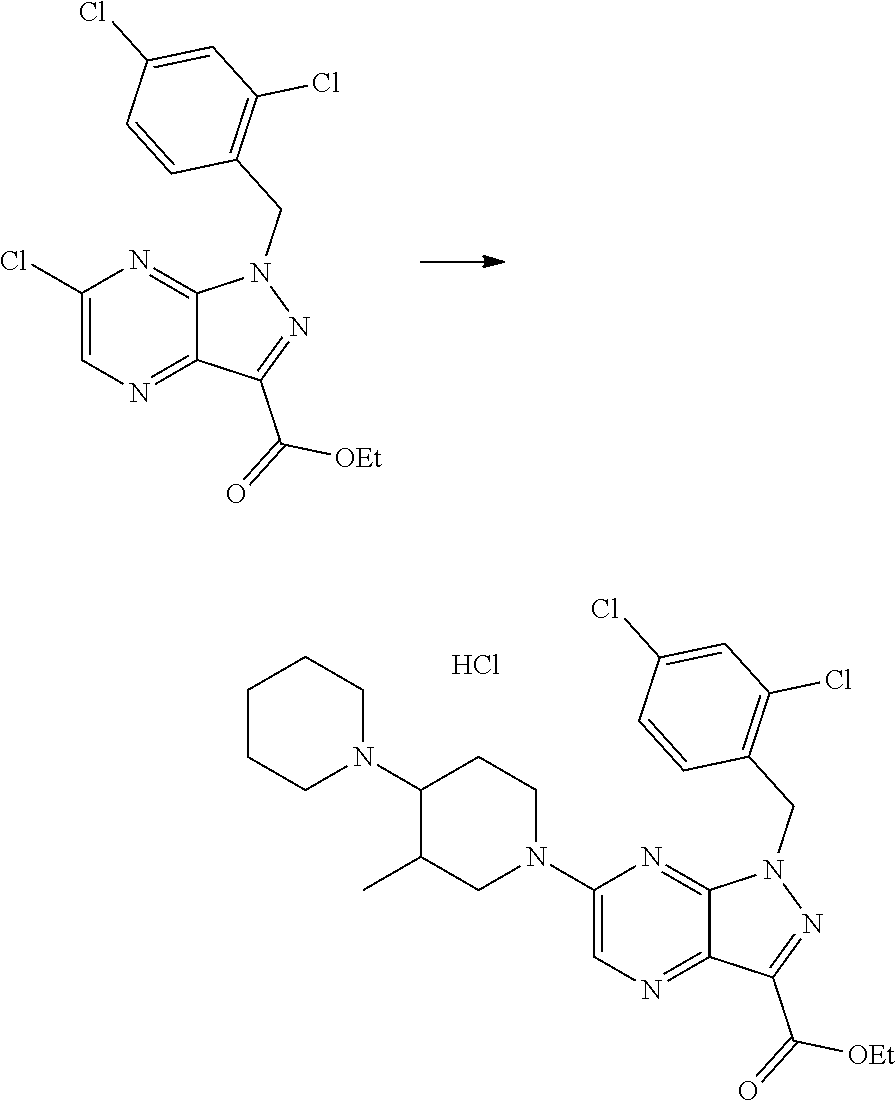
ClC1=CN=C2C(=N1)N(CC1=C(Cl)C=C(Cl)C=C1)N=C2C(=O)[OEt].C1CCN(C2C(C)CN(C3=CN=C4C(=N3)N(CC3=C(Cl)C=C(Cl)C=C3)N=C4C(=O)[OEt])CC2)CC1.Cl
